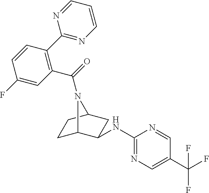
C1C2C(NC3=NC=C(C(F)(F)F)C=N3)CC(C1)N2C(C1=C(C2=NC=CC=N2)C=CC(F)=C1)=O
